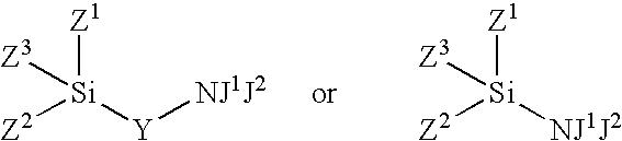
[Z2][Si]([Y][NJ1J2])([Z1])[Z3].[Z2][Si]([NJ1J2])([Z1])[Z3]
